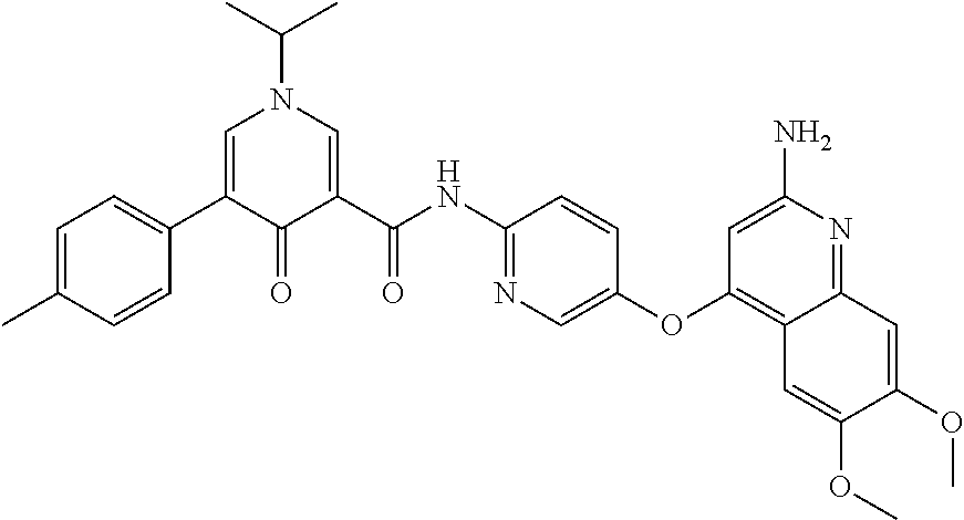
C1=C(C2=CC=C(C)C=C2)C(=O)C(C(NC2=NC=C(OC3=C4C(=NC(N)=C3)C=C(OC)C(OC)=C4)C=C2)=O)=CN1C(C)C
